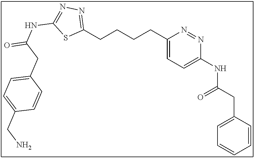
C(CCCC1=CC=C(NC(CC2=CC=CC=C2)=O)N=N1)C1=NN=C(NC(=O)CC2=CC=C(CN)C=C2)S1
